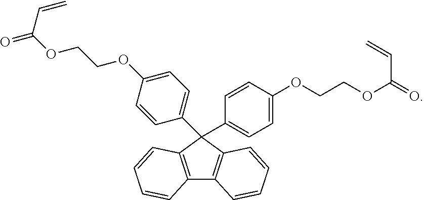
C12=C(C(C3=CC=C(OCCOC(=O)C=C)C=C3)(C3=CC=C(OCCOC(=O)C=C)C=C3)C3=C1C=CC=C3)C=CC=C2
